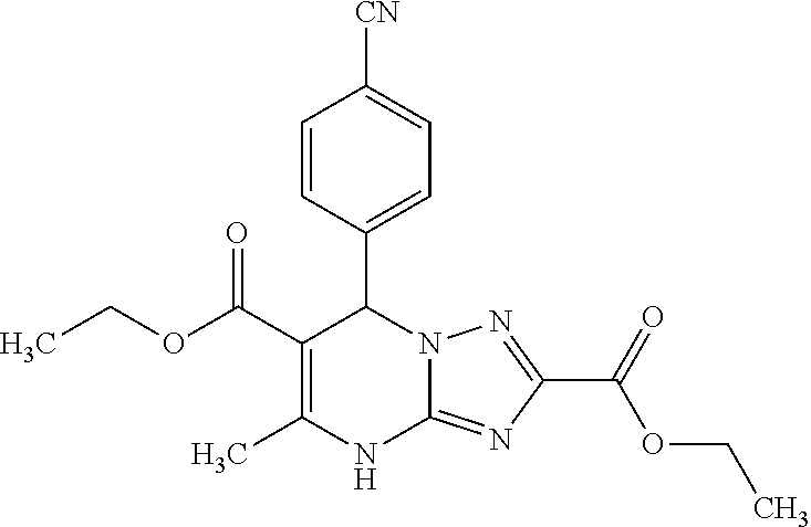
C1=CC(C2C(C(OCC)=O)=C(C)NC3=NC(C(OCC)=O)=NN32)=CC=C1[CN]
